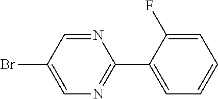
N1=CC(Br)=CN=C1C1=CC=CC=C1F
